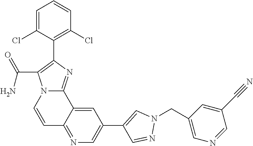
C1=CC2=NC=C(C3=CN(CC4=CN=CC(C#N)=C4)N=C3)C=C2C2=NC(C3=C(Cl)C=CC=C3Cl)=C(C(=O)N)N12
